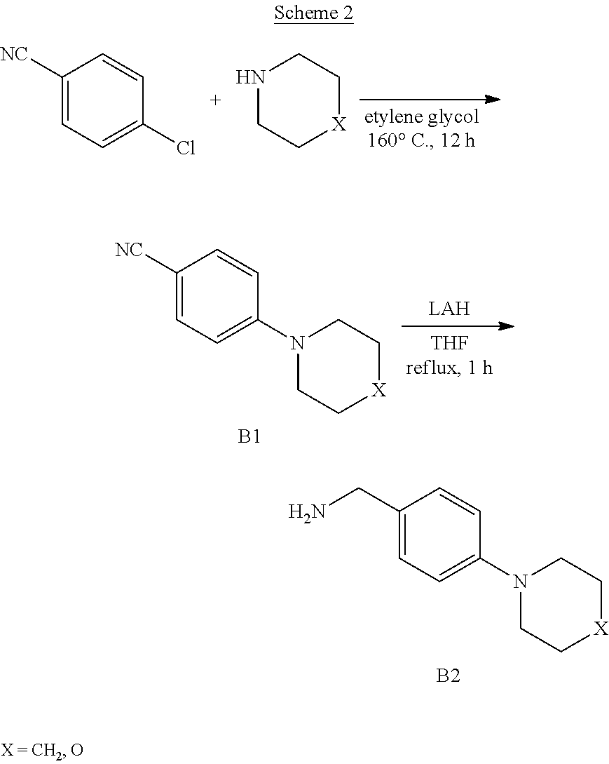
C1([NC])=CC=C(Cl)C=C1.N1CC[X]CC1.C1([NC])=CC=C(N2CC[X]CC2)C=C1.[B1].C1(CN)=CC=C(N2CC[X]CC2)C=C1.[B2]
